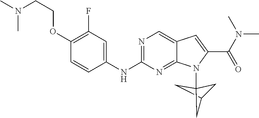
C1C2CC1(N1C3=NC(NC4=CC(F)=C(OCCN(C)C)C=C4)=NC=C3C=C1C(N(C)C)=O)C2
